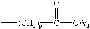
C[(CH2)p]C([OW1])=O
